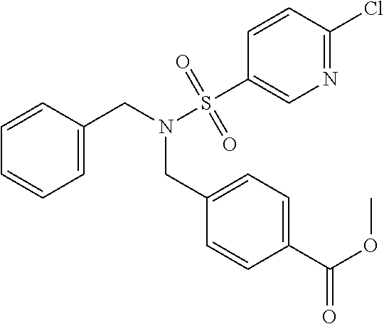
C1=C(CN(S(C2=CN=C(Cl)C=C2)(=O)=O)CC2=CC=C(C(OC)=O)C=C2)C=CC=C1
